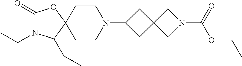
C1(=O)N(CC)C(CC)C2(O1)CCN(C1CC3(C1)CN(C(=O)OCC)C3)CC2
